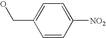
C1=CC([NO2])=CC=C1CO
